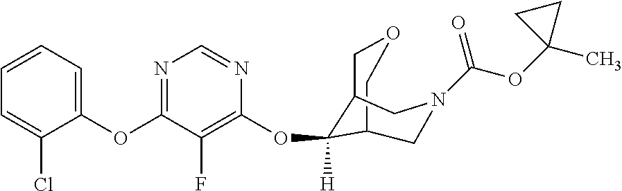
C1(OC2=NC=NC(OC3([H])C4CN(C(OC5(C)CC5)=O)CC3COC4)=C2F)=CC=CC=C1Cl
